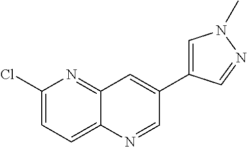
C1(Cl)=CC=C2C(=N1)C=C(C1=CN(C)N=C1)C=N2
